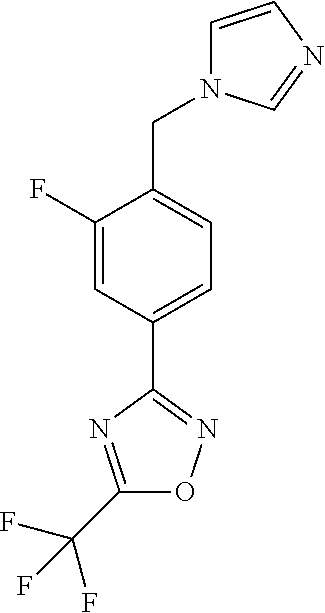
C1(F)=CC(C2=NOC(C(F)(F)F)=N2)=CC=C1CN1C=CN=C1
